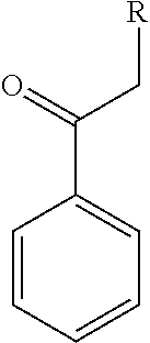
C1=CC=CC=C1C(=O)C[R]
